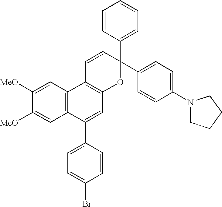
C1([MeO])=CC2=C(C=C1[MeO])C1=C(C=C2C2=CC=C(Br)C=C2)OC(C2=CC=CC=C2)(C2=CC=C(N3CCCC3)C=C2)C=C1
